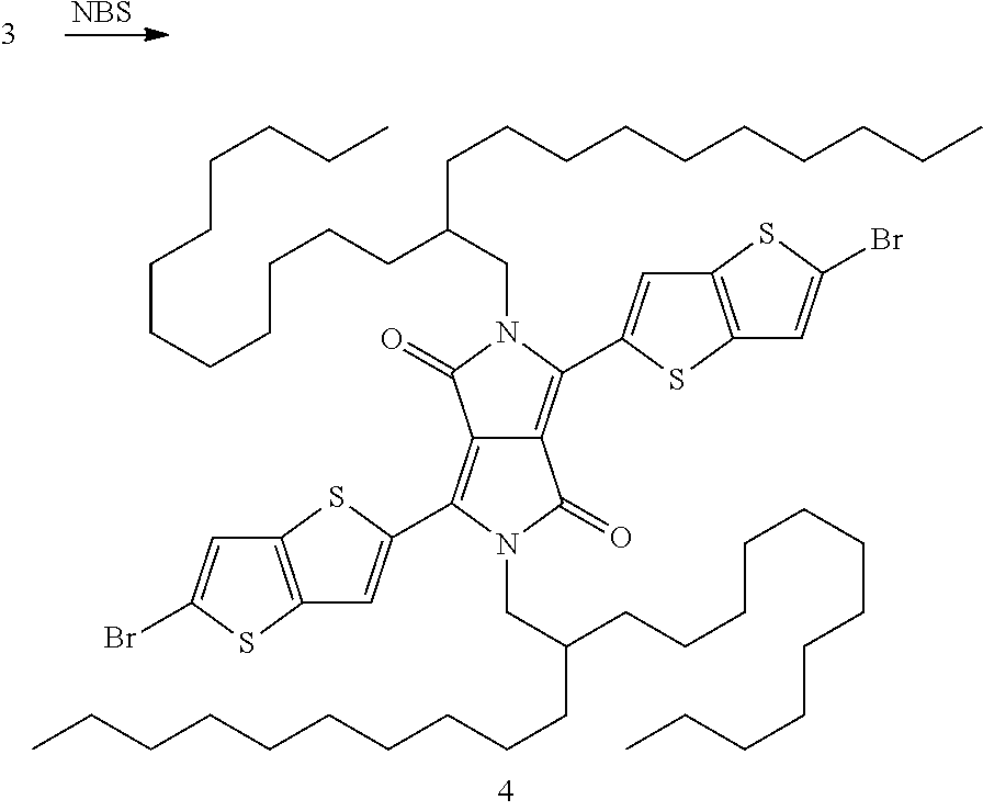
[NBS].C12=C(C3=CC4=C(S3)C=C(Br)S4)N(CC(CCCCCCCCCCCC)CCCCCCCCCC)C(=O)C1=C(C1=CC3=C(S1)C=C(Br)S3)N(CC(CCCCCCCCCCCC)CCCCCCCCCC)C2=O
